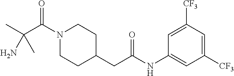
C(C(N1CCC(CC(NC2=CC([CF3])=CC([CF3])=C2)=O)CC1)=O)(C)(C)N
